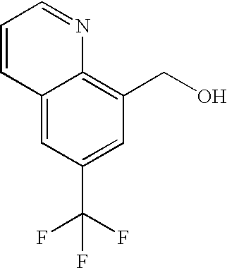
C12=CC(C(F)(F)F)=CC(CO)=C1N=CC=C2
